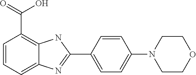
C1=CC=C2C(=C1C(=O)O)NC(C1=CC=C(N3CCOCC3)C=C1)=N2
